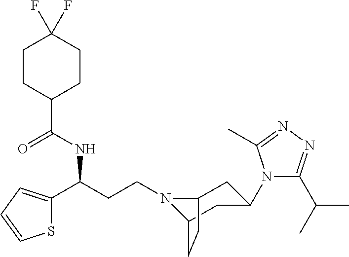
N1(CCC(C2=CC=CS2)NC(C2CCC(F)(F)CC2)=O)C2CC(N3C(C(C)C)=NN=C3C)CC1CC2
